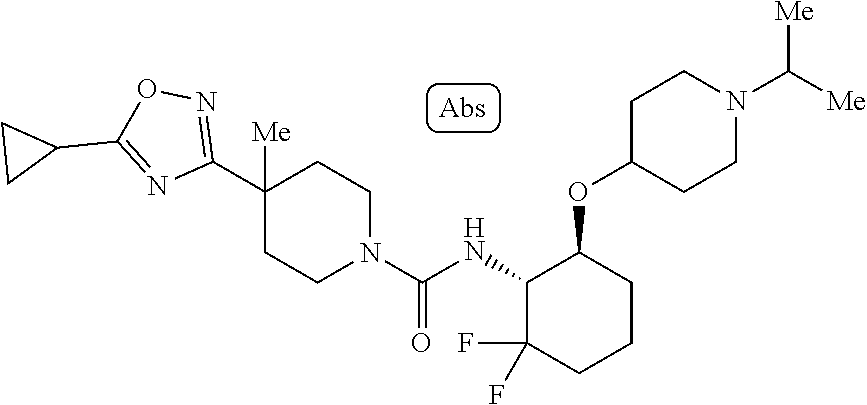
C1(C2([Me])CCN(C(=O)NC3C(F)(F)CCCC3OC3CCN(C([Me])[Me])CC3)CC2)=NOC(C2CC2)=N1
